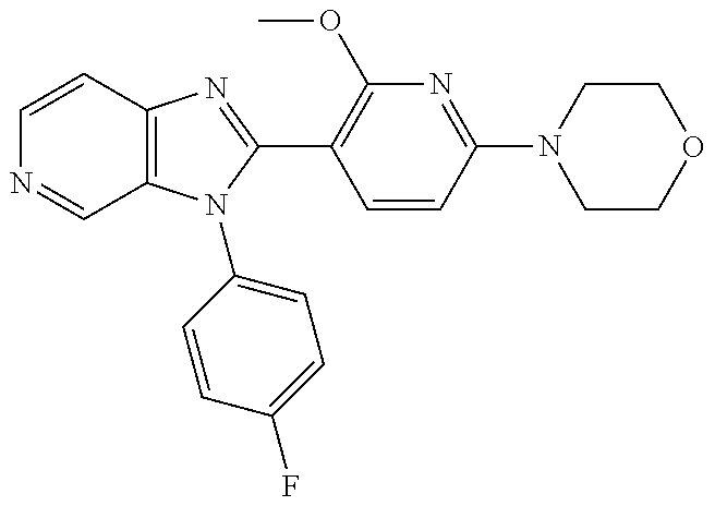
C12=C(N(C3=CC=C(F)C=C3)C(C3=C(OC)N=C(N4CCOCC4)C=C3)=N1)C=NC=C2
